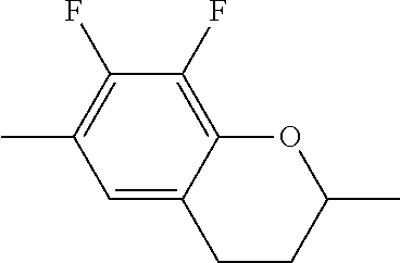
C1=C2CCC(C)OC2=C(F)C(F)=C1C
